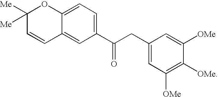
C1([Me])([Me])C=CC2=CC(C(CC3=CC([OMe])=C([OMe])C([OMe])=C3)=O)=CC=C2O1
